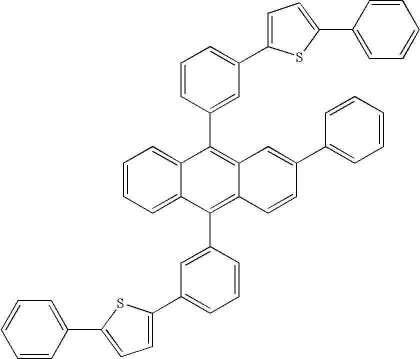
C1=CC=C2C(=C1)C(C1=CC(C3=CC=C(C4=CC=CC=C4)S3)=CC=C1)=C1C(=C2C2=CC(C3=CC=C(C4=CC=CC=C4)S3)=CC=C2)C=CC(C2=CC=CC=C2)=C1
